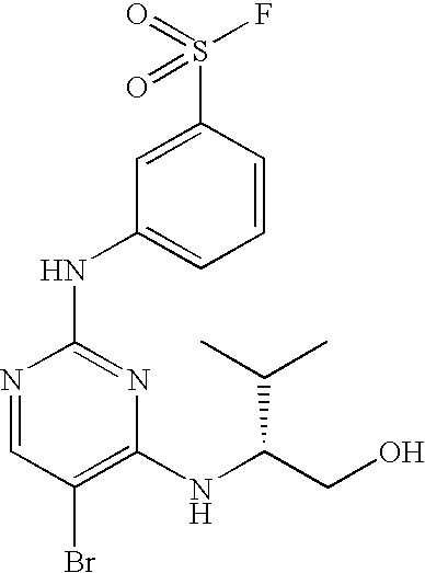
N1=CC(Br)=C(NC(CO)C(C)C)N=C1NC1=CC=CC(S(=O)(F)=O)=C1
